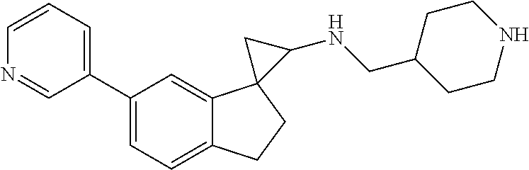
C1(C2=CC=CN=C2)=CC=C2C(=C1)C1(CC2)C(NCC2CCNCC2)C1
